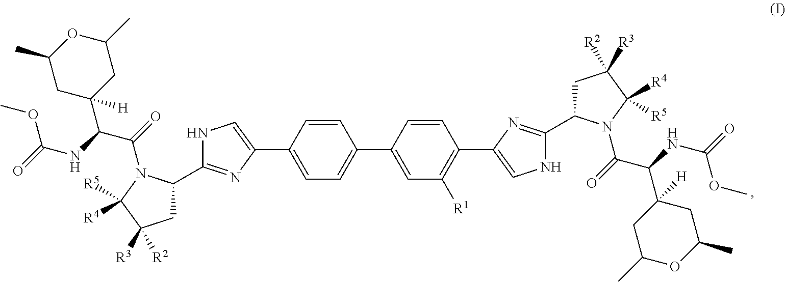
C1=C(C2=CNC(C3CC([R3])([R2])C([R5])([R4])N3C(C(C3([H])CC(C)OC(C)C3)NC(=O)OC)=O)=N2)C=CC(C2=CC([R1])=C(C3=CNC(C4CC([R3])([R2])C([R5])([R4])N4C(C(NC(OC)=O)C4([H])CC(C)OC(C)C4)=O)=N3)C=C2)=C1
